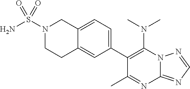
C1(N(C)C)=C(C2=CC=C3C(=C2)CCN(S(N)(=O)=O)C3)C(C)=NC2=NC=NN12
